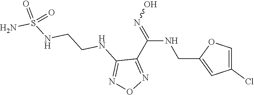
C1(C(NCC2=CC(Cl)=CO2)=NO)=NON=C1NCCNS(N)(=O)=O
